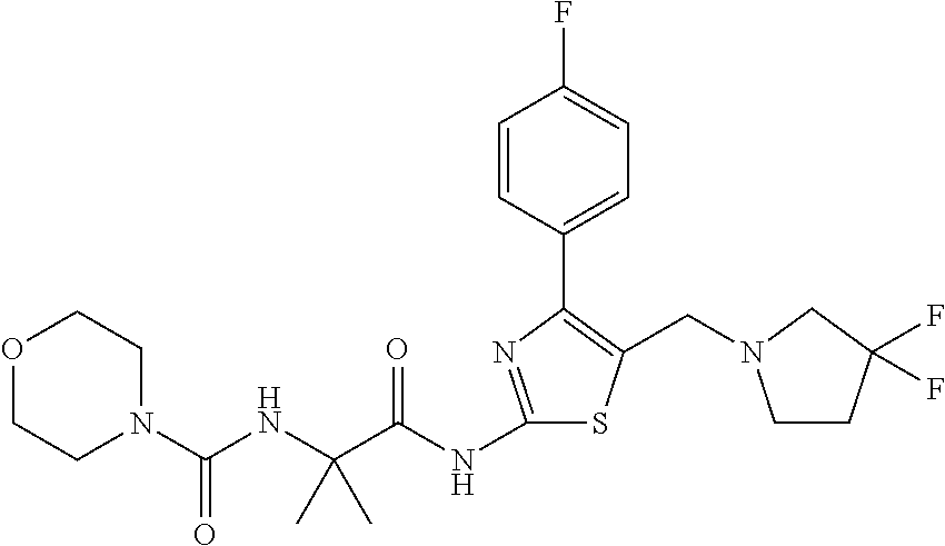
C1(NC(C(NC(N2CCOCC2)=O)(C)C)=O)=NC(C2=CC=C(F)C=C2)=C(CN2CCC(F)(F)C2)S1
